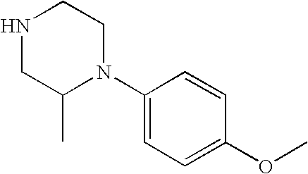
C1NCC(C)N(C2=CC=C(OC)C=C2)C1
